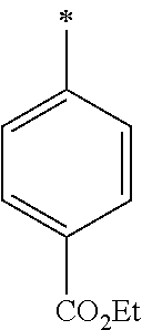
C1(C)=CC=C([CO2Et])C=C1
